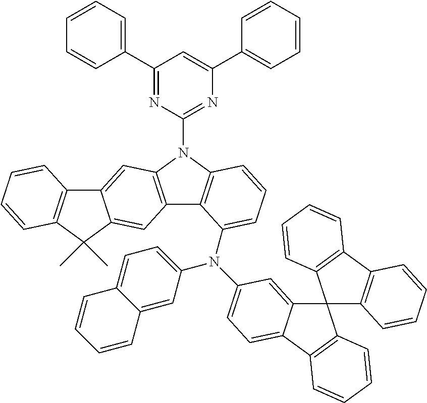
C1(C2=CC=CC=C2)=NC(N2C3=C(C4=C2C=C2C(=C4)C(C)(C)C4=C2C=CC=C4)C(N(C2=CC=C4C(=C2)C=CC=C4)C2=CC=C4C(=C2)C2(C5=C(C6=C2C=CC=C6)C=CC=C5)C2=C4C=CC=C2)=CC=C3)=NC(C2=CC=CC=C2)=C1
